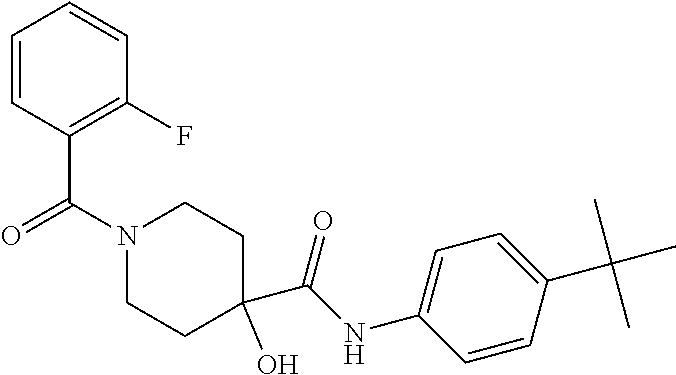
C(N1CCC(C(NC2=CC=C(C(C)(C)C)C=C2)=O)(O)CC1)(C1=C(F)C=CC=C1)=O
